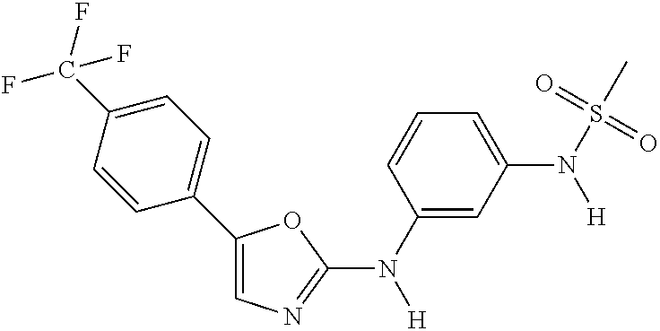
C1=CC(N([H])C2=NC=C(C3=CC=C(C(F)(F)F)C=C3)O2)=CC(N(S(C)(=O)=O)[H])=C1
